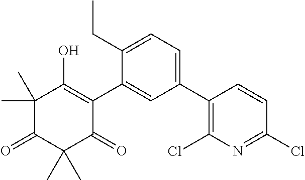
C1(C2=C(Cl)N=C(Cl)C=C2)=CC=C(CC)C(C2=C(O)C(C)(C)C(=O)C(C)(C)C2=O)=C1
